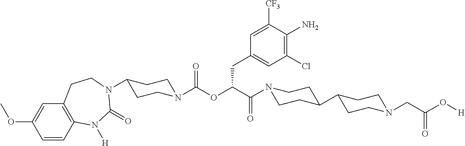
C1=CC2=C(C=C1OC)CCN(C1CCN(C(OC(C(=O)N3CCC(C4CCN(CC(O[H])=O)CC4)CC3)CC3=CC(Cl)=C(N)C([CF3])=C3)=O)CC1)C(=O)N2[H]
